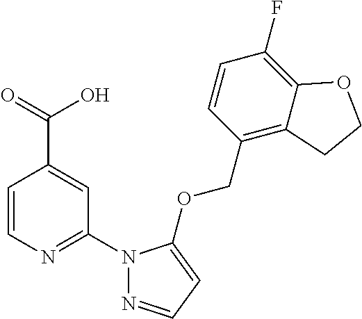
C1=CN=C(N2N=CC=C2OCC2=C3C(=C(F)C=C2)OCC3)C=C1C(=O)O
